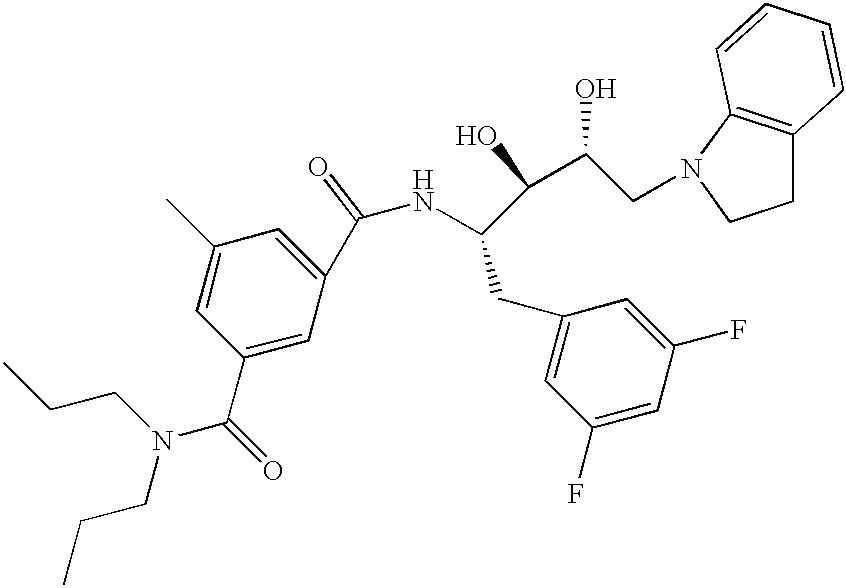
C(C1=CC(C)=CC(C(=O)N(CCC)CCC)=C1)(NC(C(C(CN1C2=C(CC1)C=CC=C2)O)O)CC1=CC(F)=CC(F)=C1)=O
